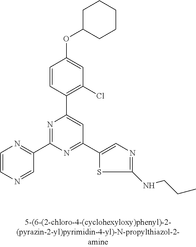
C1=CC(C2=CC(C3=CN=C(NCCC)S3)=NC(C3=NC=CN=C3)=N2)=C(Cl)C=C1OC1CCCCC1
